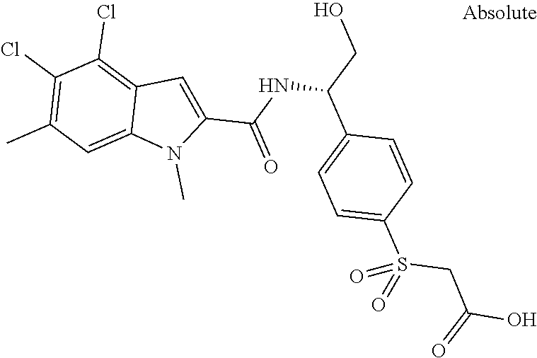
C1=C(S(CC(O)=O)(=O)=O)C=CC(C(CO)NC(=O)C2=CC3=C(Cl)C(Cl)=C(C)C=C3N2C)=C1
